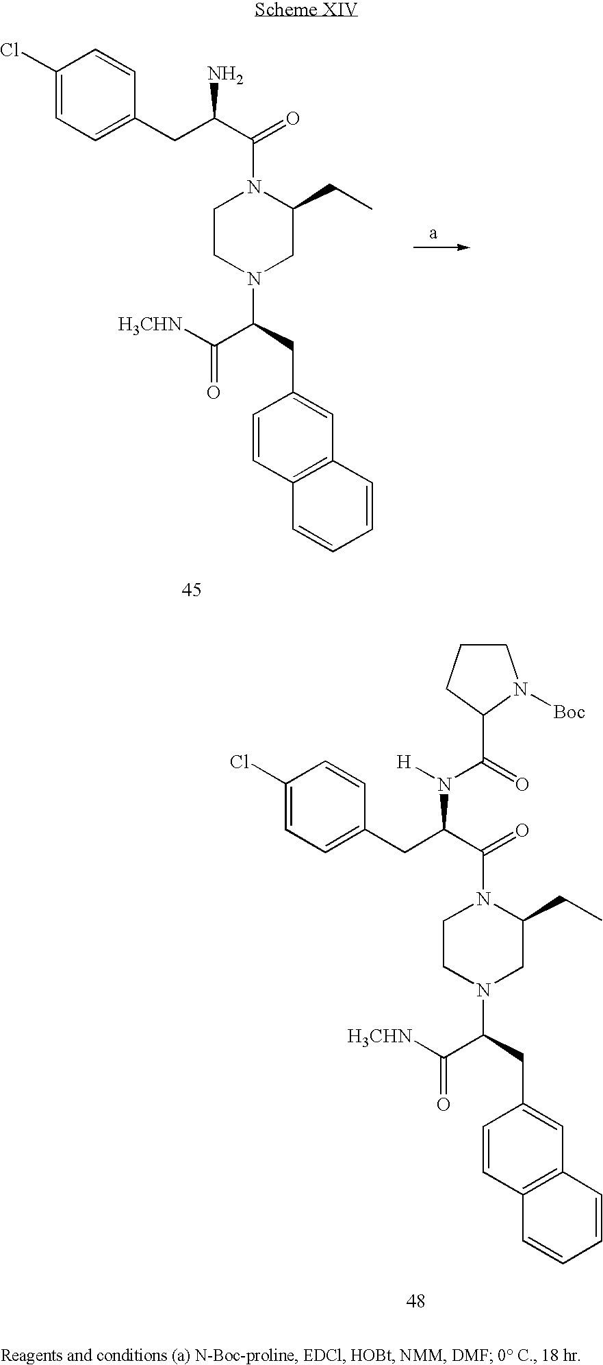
C(N1C(CC)CN(C(C(=O)[H3CHN])CC2=CC3=C(C=C2)C=CC=C3)CC1)(=O)C(N)CC1=CC=C(Cl)C=C1.C(N1C(CC)CN(C(C(=O)[H3CHN])CC2=CC3=C(C=C2)C=CC=C3)CC1)(=O)C(N([H])C(C1N([Boc])CCC1)=O)CC1=CC=C(Cl)C=C1
